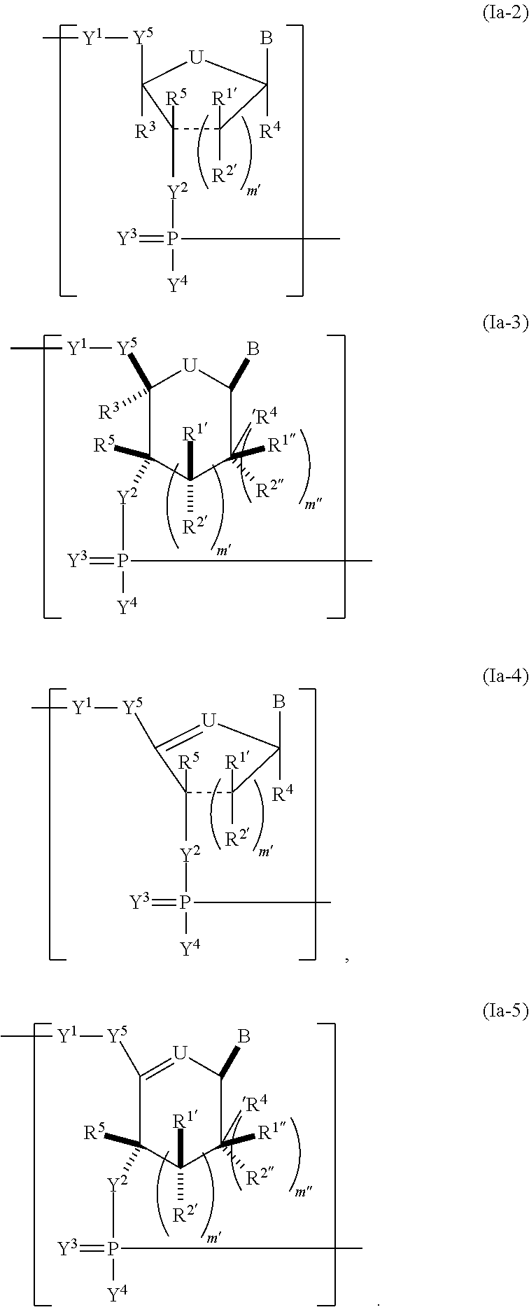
C1([R1])([R2])C(B)([R4])[U]=C([Y5][Y1]C)C1([Y2]P([Y4])(C)=[Y3])[R5].C1([R1])([R2])C(B)([R4])[U]C([Y5][Y1]C)([R3])C1([Y2]P([Y4])(C)=[Y3])[R5].C1([R5])([Y2]P([Y4])(C)=[Y3])C([R1])([R2])C([R1])([R4])([R2])C(B)[U]C1([Y5][Y1]C)[R3].C1([R5])([Y2]P([Y4])(C)=[Y3])C([R1])([R2])C([R1])([R4])([R2])C(B)[U]=C1[Y5][Y1]C
